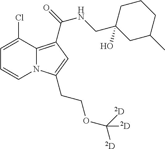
C1=C(Cl)C2=C(C(=O)NCC3(O)CC(C)CCC3)C=C(CCOC([D])([D])[D])N2C=C1
